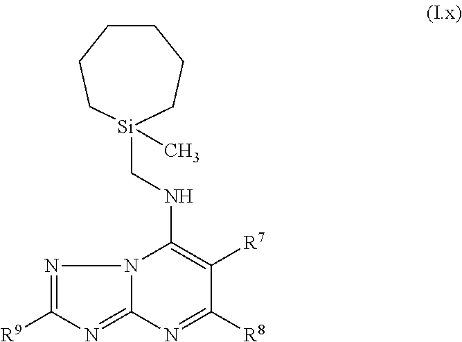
N12C(=NC([R9])=N1)N=C([R8])C([R7])=C2NC[Si]1(C)CCCCCC1
